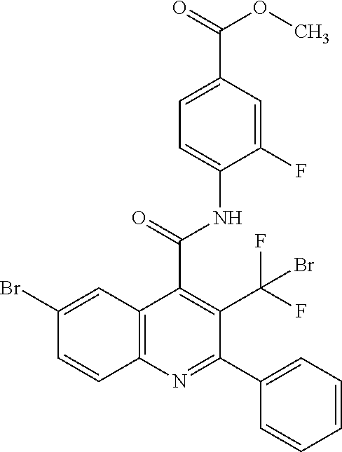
C1=CC=C(C2=NC3=C(C(C(NC4=CC=C(C(OC)=O)C=C4F)=O)=C2C(F)(F)Br)C=C(Br)C=C3)C=C1
